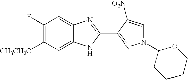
C1(F)=C([CH3CH2O])C=C2C(=C1)N=C(C1=NN(C3CCCCO3)C=C1[O2N])N2
